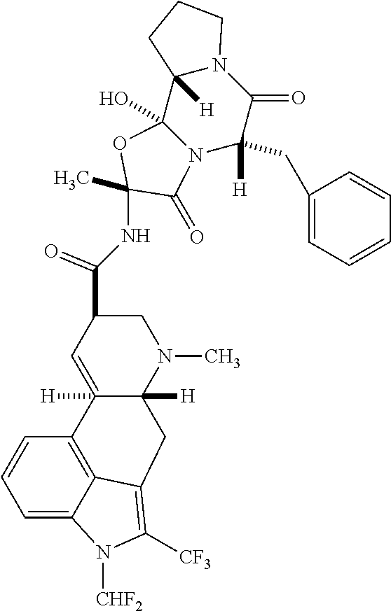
C12(O)N(C([H])(CC3=CC=CC=C3)C(=O)N3C1([H])CCC3)C(=O)C(C)(NC(C1C=C3([H])C([H])(N(C)C1)CC1=C([CF3])N([CHF2])C4=CC=CC3=C41)=O)O2
